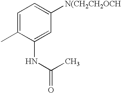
C1=C(C)C(NC(C)=O)=CC([N(CH2CH2OCH])=C1
